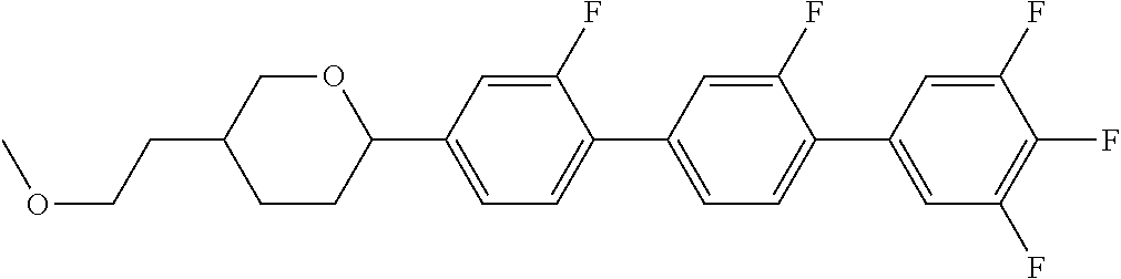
O1CC(CCOC)CCC1C1=CC=C(C2=CC=C(C3=CC(F)=C(F)C(F)=C3)C(F)=C2)C(F)=C1
